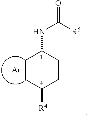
C1CC([R4])CCC1NC([R5])=O.[Ar]
